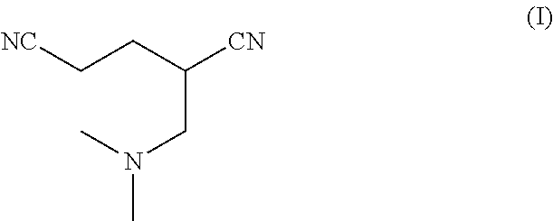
C(CC(CN(C)C)[CN])[NC]
